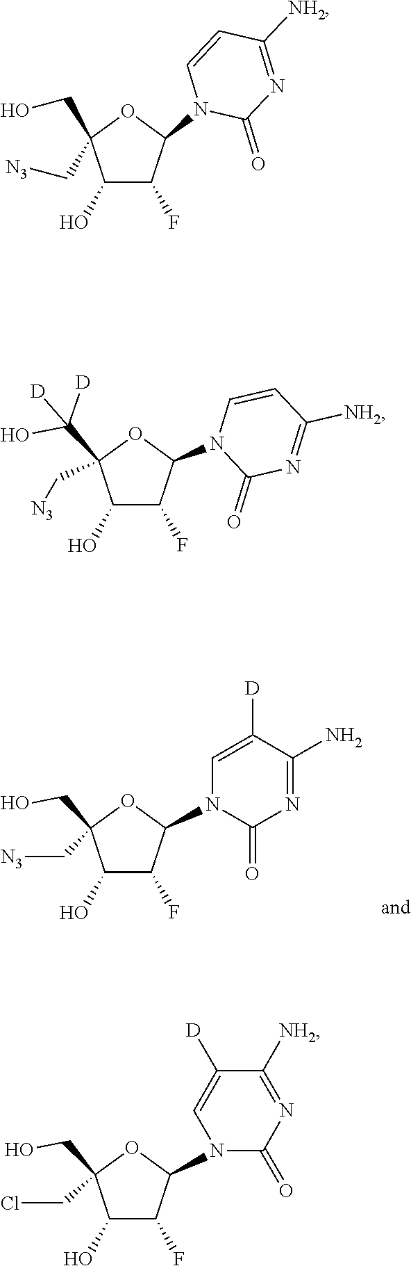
C1([D])=CN(C2C(F)C(O)C(C[N3])(CO)O2)C(=O)N=C1N.C1=CN(C2C(F)C(O)C(C[N3])(CO)O2)C(=O)N=C1[NH2].C1=CN(C2C(F)C(O)C(C[N3])(C(O)([D])[D])O2)C(=O)N=C1[NH2].C1([D])=CN(C2C(F)C(O)C(CCl)(CO)O2)C(=O)N=C1[NH2]
